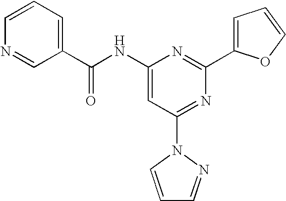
C1=NC=CC=C1C(NC1=CC(N2C=CC=N2)=NC(C2=CC=CO2)=N1)=O
